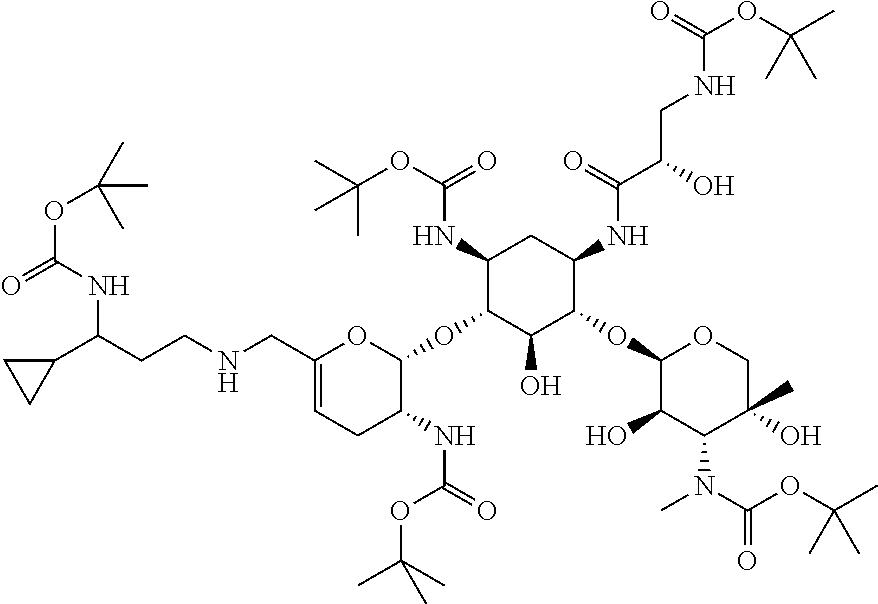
C1(OC2OC(CNCCC(C3CC3)NC(OC(C)(C)C)=O)=CCC2NC(=O)OC(C)(C)C)C(NC(OC(C)(C)C)=O)CC(NC(C(O)CNC(OC(C)(C)C)=O)=O)C(OC2OCC(O)(C)C(N(C(OC(C)(C)C)=O)C)C2O)C1O
